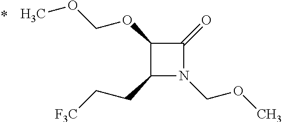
C1(CC[F3C])N(COC)C(=O)C1OCOC
